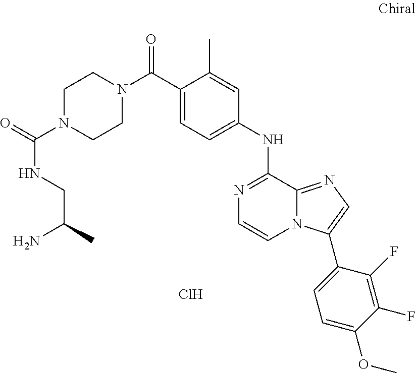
C(C1=CC=C(NC2=NC=CN3C2=NC=C3C2=CC=C(OC)C(F)=C2F)C=C1C)(=O)N1CCN(C(=O)NCC(N)C)CC1.Cl
